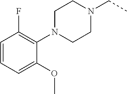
C1(N2CCN(CC)CC2)=C(F)C=CC=C1OC
